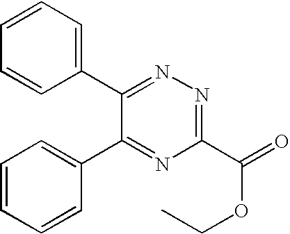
C1=CC=C(C2=NN=C(C(=O)OCC)N=C2C2=CC=CC=C2)C=C1
